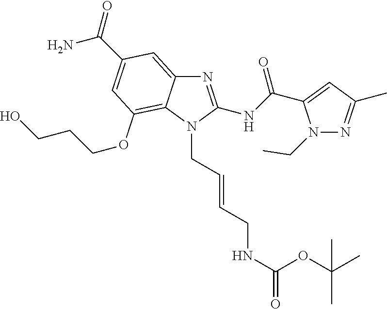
O(C(C)(C)C)C(NCC=CCN1C(NC(=O)C2=CC(C)=NN2CC)=NC2=CC(C(N)=O)=CC(OCCCO)=C12)=O
